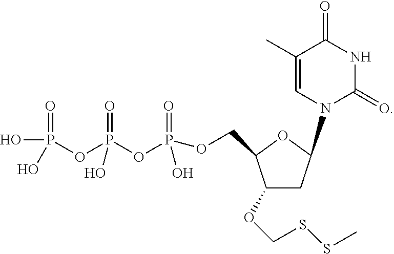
O(P(=O)(O)OP(=O)(O)OP(=O)(O)O)CC1C(OCSSC)CC(N2C(=O)NC(=O)C(C)=C2)O1
